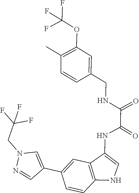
C12=C(C=CC(C3=CN(CC(F)(F)F)N=C3)=C1)NC=C2NC(=O)C(=O)NCC1=CC(OC(F)(F)F)=C(C)C=C1
